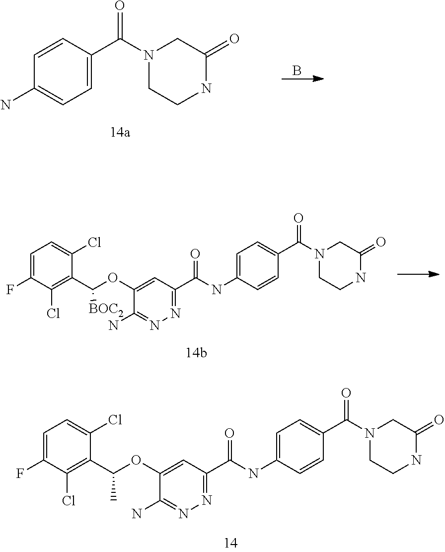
C1=C(F)C(Cl)=C(C(C)OC2=CC(C(NC3=CC=C(C(N4CCNC(=O)C4)=O)C=C3)=O)=NN=C2N)C(Cl)=C1.B.C1=CC(C(N2CCNC(=O)C2)=O)=CC=C1N.C1=C(F)C(Cl)=C(C([BOC2])OC2=CC(C(NC3=CC=C(C(N4CCNC(=O)C4)=O)C=C3)=O)=NN=C2N)C(Cl)=C1
